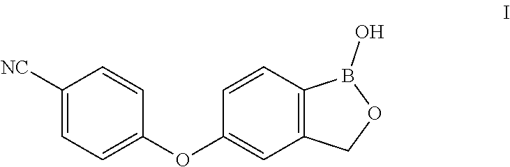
C1([NC])=CC=C(OC2=CC3=C(C=C2)B(O)OC3)C=C1
